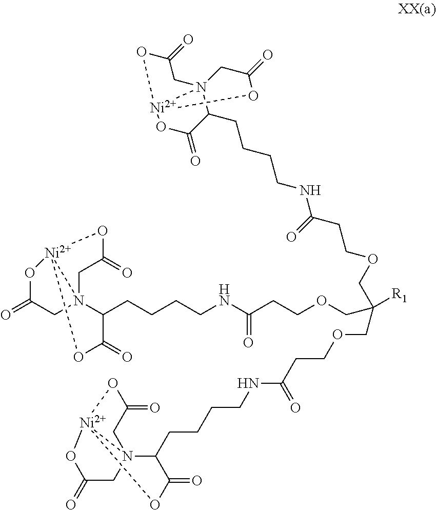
C(COCCC(NCCCCC1C(=O)O[Ni]23N1(CC(=O)O2)CC(=O)O3)=O)(COCCC(=O)NCCCCC1C(=O)O[Ni]23N1(CC(=O)O2)CC(=O)O3)(COCCC(NCCCCC1C(=O)O[Ni]23N1(CC(=O)O2)CC(=O)O3)=O)[R1]
